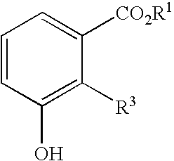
C1=CC(O)=C([R3])C([CO2R1])=C1
